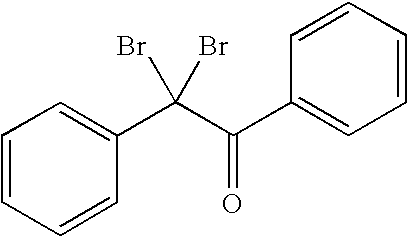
C1=CC=CC(C(C(C2=CC=CC=C2)=O)(Br)Br)=C1
